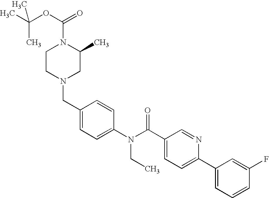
CC(OC(=O)N1CCN(CC2=CC=C(N(C(C3=CC=C(C4=CC=CC(F)=C4)N=C3)=O)CC)C=C2)CC1C)(C)C
